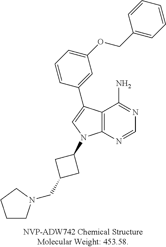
C1(COC2=CC=CC(C3=CN(C4CC(CN5CCCC5)C4)C4=C3C(N)=NC=N4)=C2)=CC=CC=C1
